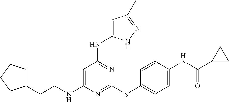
N1=C(SC2=CC=C(NC(C3CC3)=O)C=C2)N=C(NC2=CC(C)=NN2)C=C1NCCC1CCCC1
